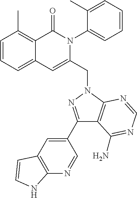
C1=CC=C2C(=C1C)C(=O)N(C1=CC=CC=C1C)C(CN1C3=C(C(C4=CC5=C(N=C4)NC=C5)=N1)C(N)=NC=N3)=C2
